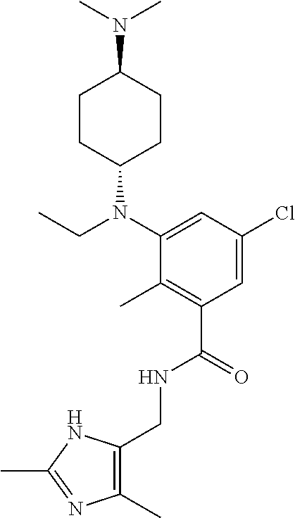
C1(CNC(C2=C(C)C(N(C3CCC(N(C)C)CC3)CC)=CC(Cl)=C2)=O)=C(C)N=C(C)N1
